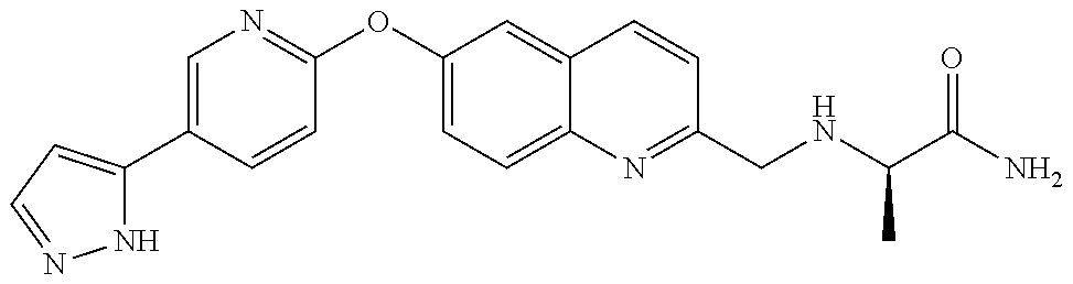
N1C(C2=CN=C(OC3=CC=C4C(=C3)C=CC(CNC(C(N)=O)C)=N4)C=C2)=CC=N1
